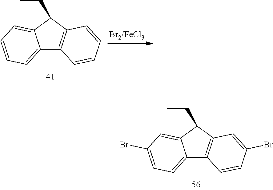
C12=CC=C(Br)C=C1C(CC)C1=C2C=CC(Br)=C1.C12=CC=CC=C1C(CC)C1=C2C=CC=C1
